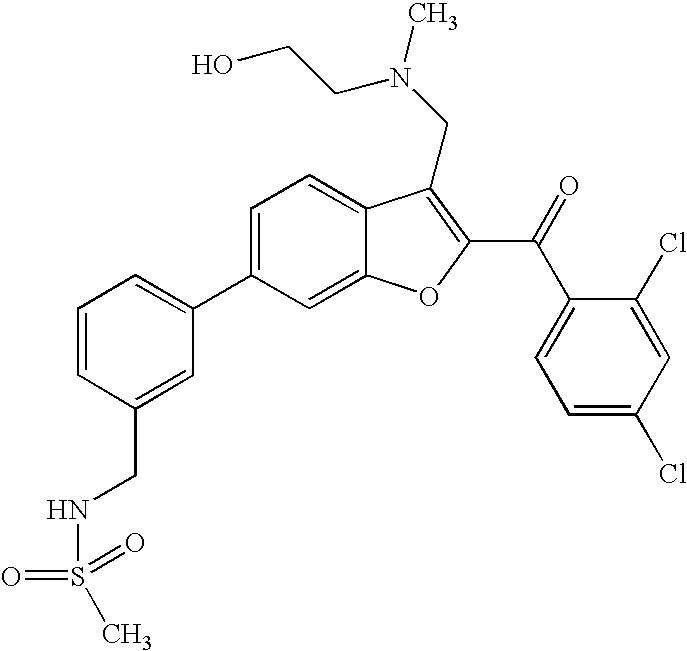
C1=C(C2=CC=CC(CNS(=O)(=O)C)=C2)C=C2C(=C1)C(CN(CCO)C)=C(C(=O)C1=CC=C(Cl)C=C1Cl)O2
